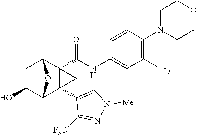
C1(O)C2C3(C4=CN([Me])N=C4[F3C])C(C(NC4=CC([CF3])=C(N5CCOCC5)C=C4)=O)(C(C1)O2)C3
